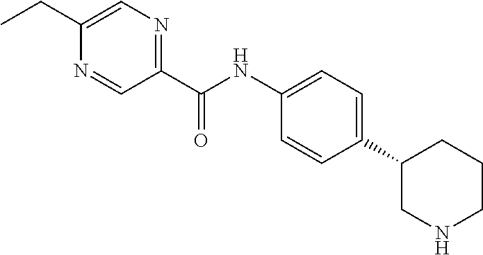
C1(CC)=CN=C(C(NC2=CC=C(C3CNCCC3)C=C2)=O)C=N1
